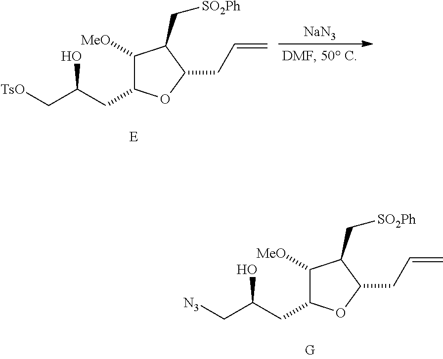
C1([MeO])C(CC(C[N3])O)OC(CC=C)C1C[SO2Ph].C1([MeO])C(CC(C[TsO])O)OC(CC=C)C1C[SO2Ph].[NaN3]
